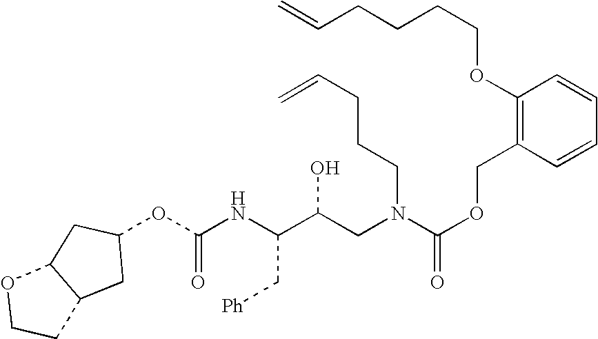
C(NC(C(CN(C(OCC1=C(OCCCCC=C)C=CC=C1)=O)CCCC=C)O)C[Ph])(=O)OC1CC2C(C1)OCC2
